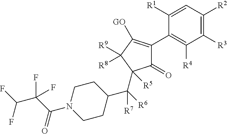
C1(=O)C(C2=C([R4])C([R3])=C([R2])C=C2[R1])=C([GO])C([R9])([R8])C1(C(C1CCN(C(C(F)(C(F)F)F)=O)CC1)([R6])[R7])[R5]
